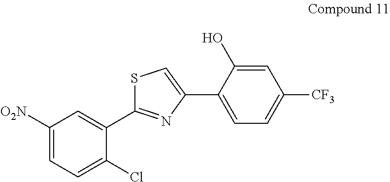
C1([O2N])=CC=C(Cl)C(C2=NC(C3=CC=C([CF3])C=C3O)=CS2)=C1
